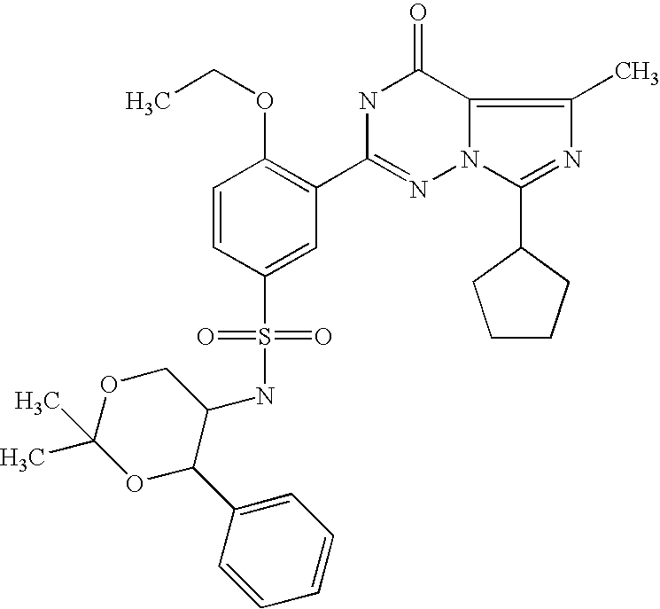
C1=CC(S(=O)(=O)NC2C(C3=CC=CC=C3)OC(C)(C)OC2)=CC(C2=NN3C(=C(C)N=C3C3CCCC3)C(=O)N2)=C1OCC
